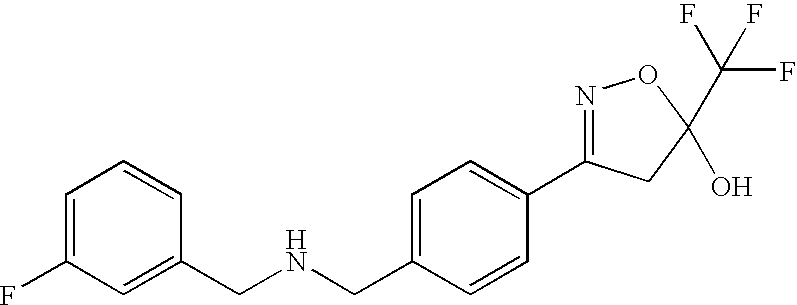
C1(CNCC2=CC(F)=CC=C2)=CC=C(C2=NOC(C(F)(F)F)(O)C2)C=C1
